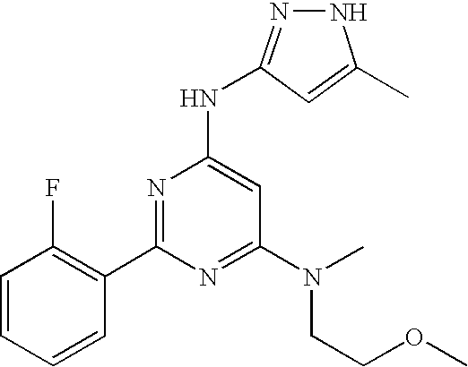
C1(C2=NC(NC3=NNC(C)=C3)=CC(N(CCOC)C)=N2)=C(F)C=CC=C1
